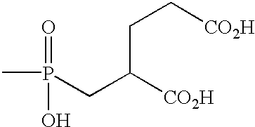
CP(=O)(O)CC([CO2H])CC[CO2H]
